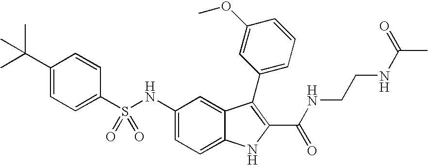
N(C1=CC=C2C(=C1)C(C1=CC=CC(OC)=C1)=C(C(NCCNC(C)=O)=O)N2)S(C1=CC=C(C(C)(C)C)C=C1)(=O)=O
